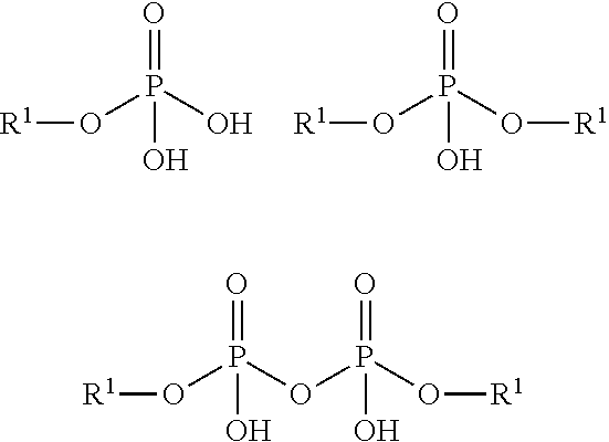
[R1]OP(OP(=O)(O)O[R1])(=O)O.[R1]OP(O)(=O)O.[R1]OP(=O)(O)O[R1]
